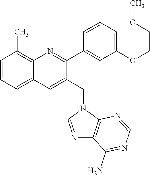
C1=CC=C2C(=C1C)N=C(C1=CC(OCCOC)=CC=C1)C(CN1C=NC3=C1N=CN=C3N)=C2
